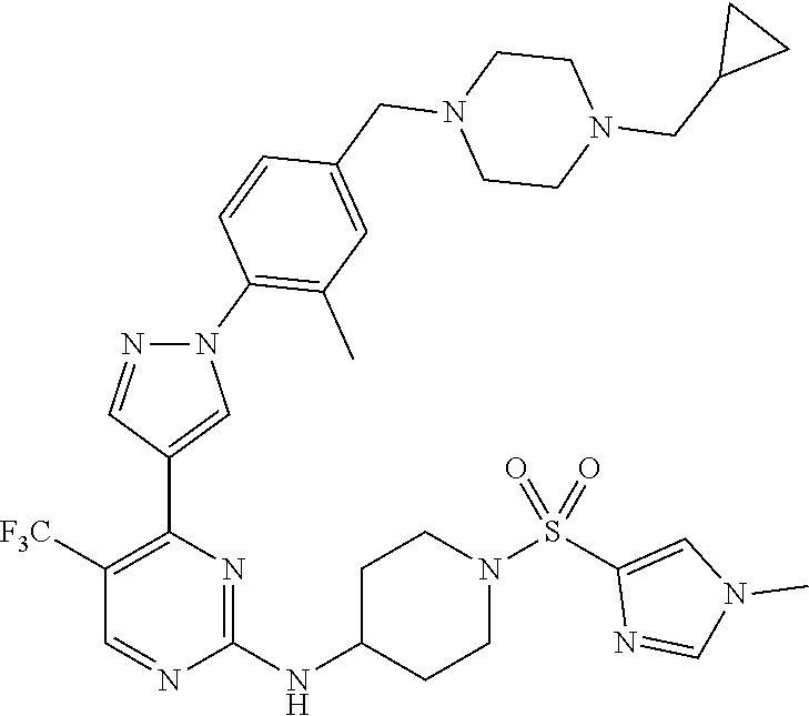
C1([F3C])=C(C2=CN(C3=C(C)C=C(CN4CCN(CC5CC5)CC4)C=C3)N=C2)N=C(NC2CCN(S(C3=CN(C)C=N3)(=O)=O)CC2)N=C1
